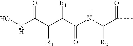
N(C(C(C(C(NC(C(C)=O)[R2])=O)[R1])[R3])=O)O
